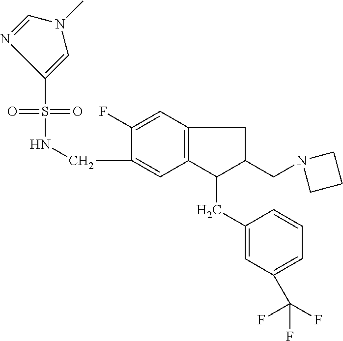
S(=O)(=O)(NCC1=CC2=C(C=C1F)CC(CN1CCC1)C2CC1=CC(C(F)(F)F)=CC=C1)C1=CN(C)C=N1
